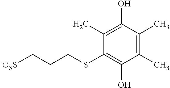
C1(C)=C(O)C(C)=C(C)C(O)=C1SCCC[-O3S]
